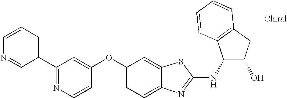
N1=C(C2=CC=CN=C2)C=C(OC2=CC=C3C(=C2)SC(NC2C(O)CC4=C2C=CC=C4)=N3)C=C1
